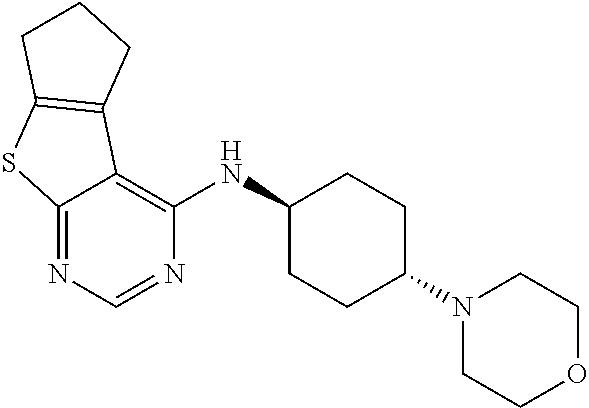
C12=NC=NC(NC3CCC(N4CCOCC4)CC3)=C1C1=C(S2)CCC1
